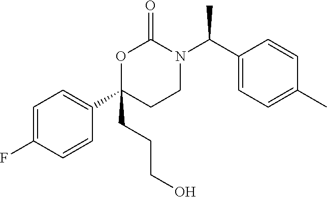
C1=C(F)C=CC(C2(CCCO)CCN(C(C3=CC=C(C)C=C3)C)C(=O)O2)=C1
